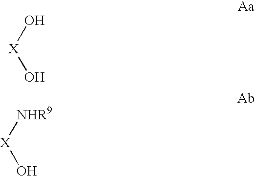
O[X]O.[NHR9][X]O
